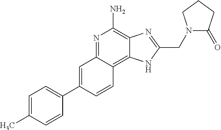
C1=C(C2=CC=C(C)C=C2)C=CC2=C3C(=C(N)N=C12)N=C(CN1C(=O)CCC1)N3
